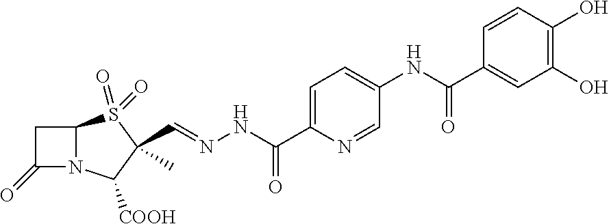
C1C(=O)N2C1S(=O)(=O)C(C=NNC(C1=CC=C(NC(C3=CC(O)=C(O)C=C3)=O)C=N1)=O)(C)C2[COOH]
